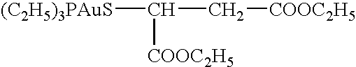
[(C2H5)3PAuS]C(C[COOC2H5])[COOC2H5]
